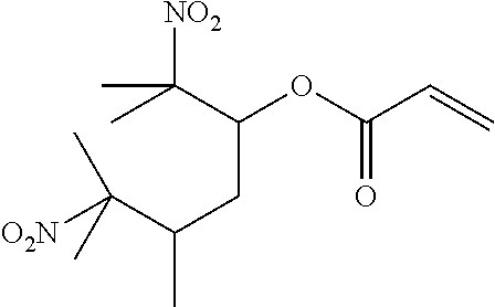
CC(C(OC(C=C)=O)CC(C)C([O2N])(C)C)([NO2])C
